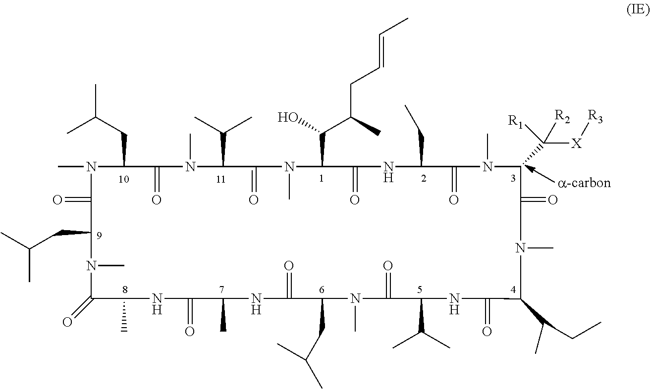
CN1C(CC(C)C)C(=O)N(C)C(C(C)C)C(=O)N(C)C(C(O)C(CC=CC)C)C(=O)NC(CC)C(=O)N(C)C(C([X][R3])([R2])[R1])C(=O)N(C)C(C(CC)C)C(=O)NC(C(C)C)C(=O)N(C)C(CC(C)C)C(=O)NC(C)C(=O)NC(C)C(=O)N(C)C(CC(C)C)C1=O
